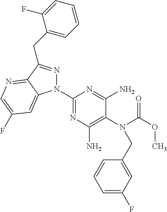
C1(N2N=C(CC3=CC=CC=C3F)C3=NC=C(F)C=C23)=NC(N)=C(N(C(OC)=O)CC2=CC(F)=CC=C2)C(N)=N1
